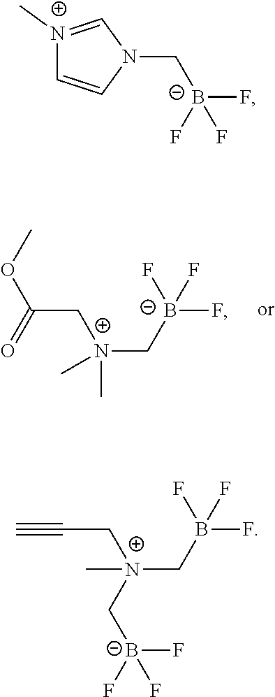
COC(C[N+](C[B-](F)(F)F)(C)C)=O.[N+]1(C)=CN(C[B-](F)(F)F)C=C1.C#CC[N+](CB(F)(F)F)(C)C[B-](F)(F)F
